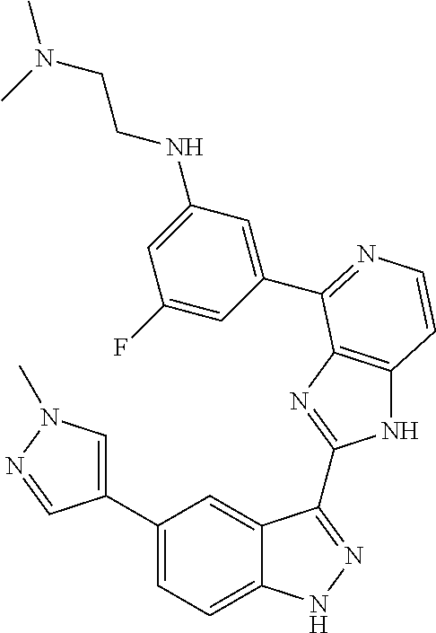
C1(C2=CN(C)N=C2)=CC=C2C(=C1)C(C1=NC3=C(N1)C=CN=C3C1=CC(NCCN(C)C)=CC(F)=C1)=NN2
